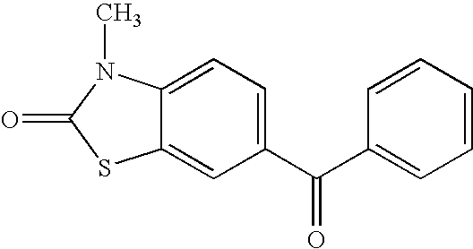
C12=CC(C(C3=CC=CC=C3)=O)=CC=C1N(C)C(=O)S2
